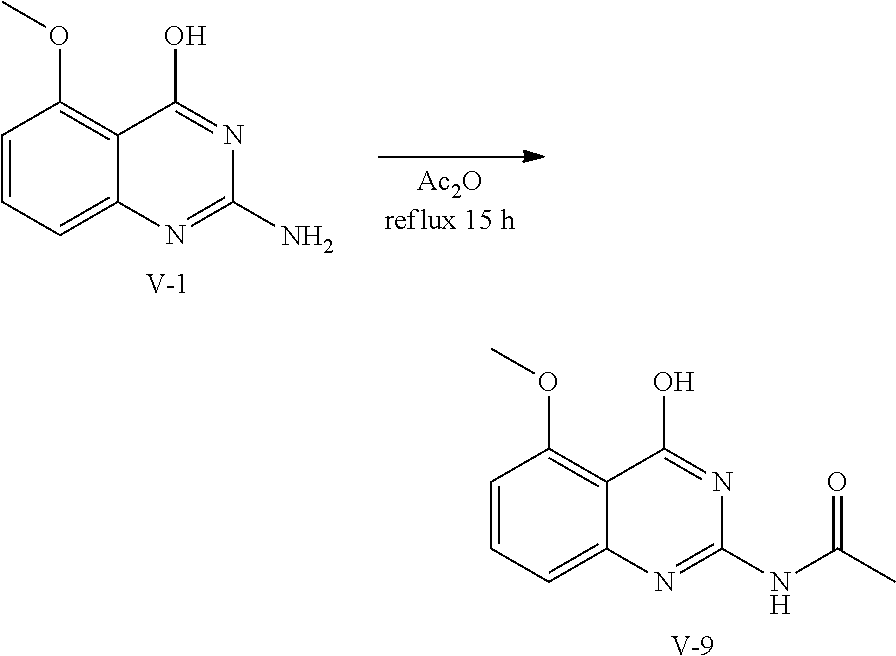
C1=CC=C2C(=C1OC)C(O)=NC(N)=N2.[V].C1=CC=C2C(=C1OC)C(O)=NC(NC(C)=O)=N2.[V]
